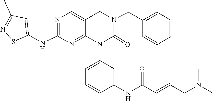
CN(CC=CC(NC1=CC(N2C(=O)N(CC3=CC=CC=C3)CC3=CN=C(NC4=CC(C)=NS4)N=C23)=CC=C1)=O)C
